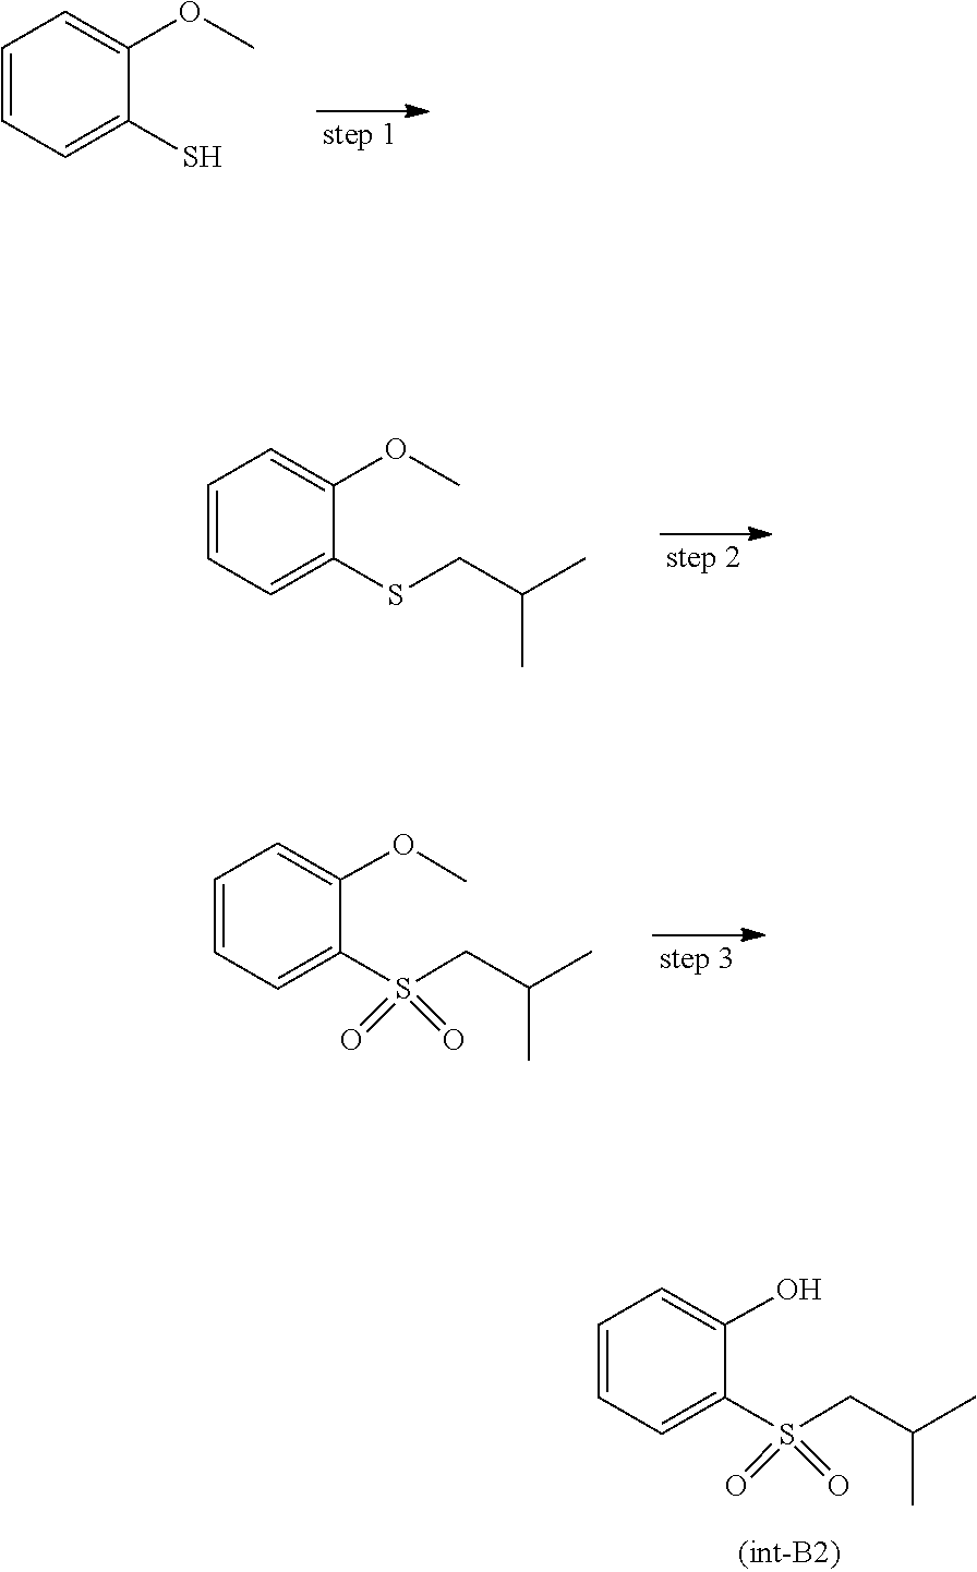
S(=O)(=O)(C1=CC=CC=C1O)CC(C)C.C1=C(OC)C(S)=CC=C1.C1=CC=C(OC)C(SCC(C)C)=C1.COC1=CC=CC=C1S(=O)(=O)CC(C)C
